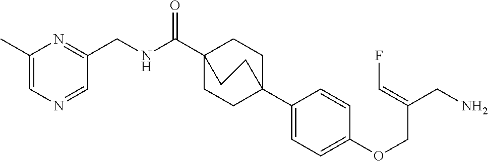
C1(C23CCC(C(NCC4=NC(C)=CN=C4)=O)(CC2)CC3)=CC=C(OCC(CN)=CF)C=C1
